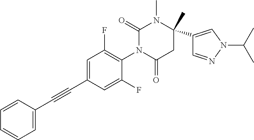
C1=CC=CC=C1C#CC1=CC(F)=C(N2C(=O)CC(C)(C3=CN(C(C)C)N=C3)N(C)C2=O)C(F)=C1
